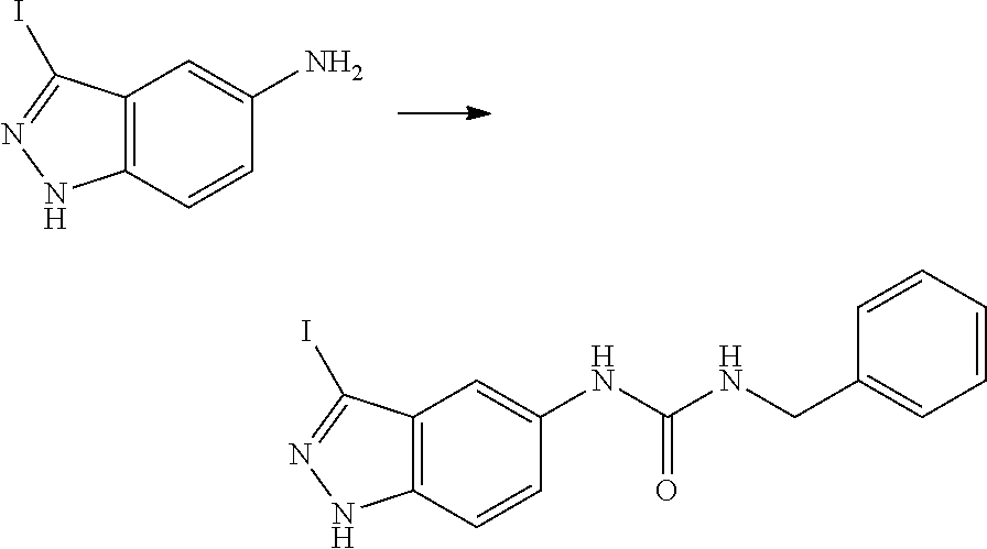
C12=C(C=CC(N)=C1)NN=C2I.C12=C(C=CC(NC(NCC3=CC=CC=C3)=O)=C1)NN=C2I
